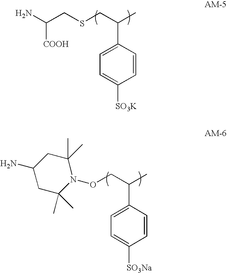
NC(CSCC(C)C1=CC=C([SO3K])C=C1)[COOH].C(C)(C1=CC=C([SO3Na])C=C1)CON1C(C)(C)CC(N)CC1(C)C
